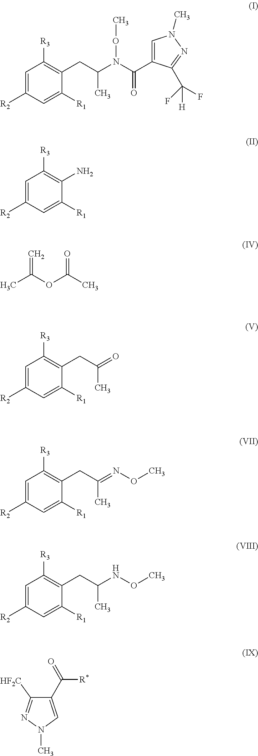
C1=C([R2])C=C([R1])C(CC(N(C(=O)C2=CN(C)N=C2C(F)(F)[H])OC)C)=C1[R3].C1=C([R2])C=C([R1])C(N)=C1[R3].CC(OC(C)=O)=C.C1=C([R2])C=C([R1])C(CC(=O)C)=C1[R3].C1=C([R2])C=C([R1])C(CC(=NOC)C)=C1[R3].C1=C([R2])C=C([R1])C(CC(NOC)C)=C1[R3].C1(C([R*])=O)=CN(C)N=C1[HF2C]
